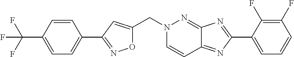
C(N1C=CC2=NC(C3=CC=CC(F)=C3F)=NC2=N1)C1=CC(C2=CC=C(C(F)(F)F)C=C2)=NO1
